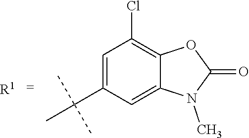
C1=C(C(C)(C)C)C=C2C(=C1Cl)OC(=O)N2C.[R1]
